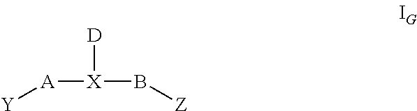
[D][X](B[Z])[A][Y]
